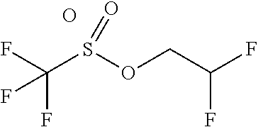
FC(F)(S(OCC(F)F)=O)F.O
